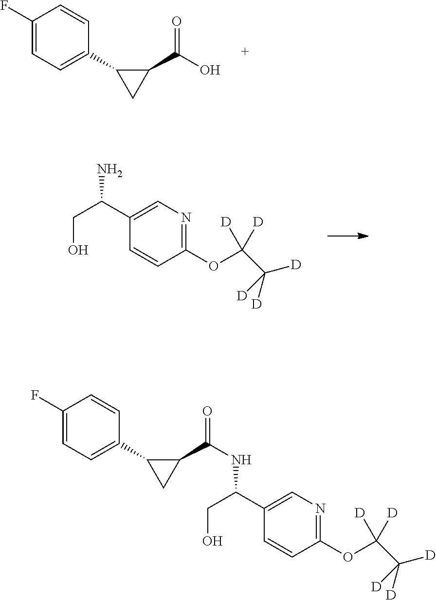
C1(F)=CC=C(C2CC2C(O)=O)C=C1.C1(OC(C([D])([D])[D])([D])[D])=NC=C(C(CO)N)C=C1.C1(F)=CC=C(C2CC2C(=O)NC(C2=CN=C(OC(C([D])([D])[D])([D])[D])C=C2)CO)C=C1
